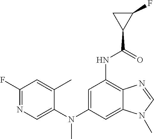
C1(C)=CC(F)=NC=C1N(C1=CC(NC(=O)C2C(F)C2)=C2C(=C1)N(C)C=N2)C
